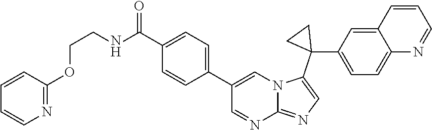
C1=C(C2=CC=C(C(=O)NCCOC3=NC=CC=C3)C=C2)C=NC2=NC=C(C3(C4=CC=C5C(=C4)C=CC=N5)CC3)N12
